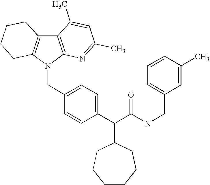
C12=C(N(CC3=CC=C(C(C(NCC4=CC=CC(C)=C4)=O)C4CCCCCC4)C=C3)C3=C1CCCC3)N=C(C)C=C2C
